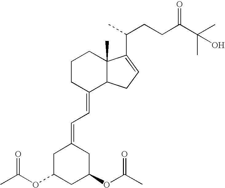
C1C(OC(C)=O)CC(OC(C)=O)CC1=CC=C1C2C(C)(CCC1)C(C(C)CCC(C(C)(O)C)=O)=CC2
